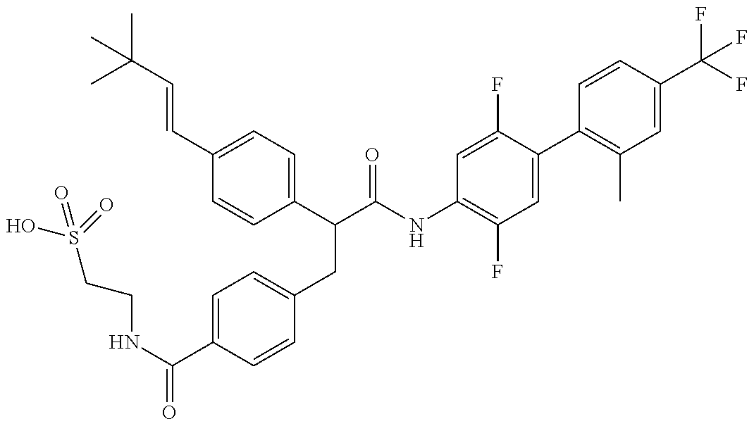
OS(CCNC(=O)C1=CC=C(CC(C(NC2=C(F)C=C(C3=C(C)C=C(C(F)(F)F)C=C3)C(F)=C2)=O)C2=CC=C(C=CC(C)(C)C)C=C2)C=C1)(=O)=O
